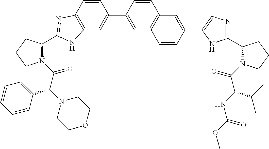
C12=C(C=C(C3=CC4=C(C=C3)C=C(C3=CN=C(C5N(C(=O)C(C(C)C)NC(=O)OC)CCC5)N3)C=C4)C=C1)NC(C1N(C(=O)C(N3CCOCC3)C3=CC=CC=C3)CCC1)=N2
